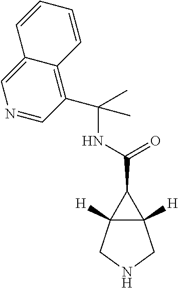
C12([H])C([H])(CNC1)C2C(=O)NC(C1=C2C(=CN=C1)C=CC=C2)(C)C
